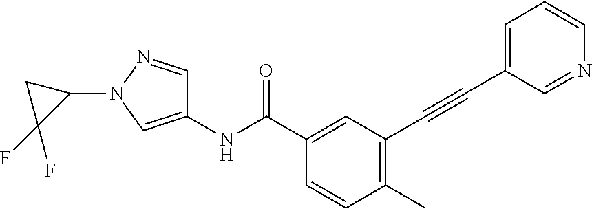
C1(C)=C(C#CC2=CC=CN=C2)C=C(C(NC2=CN(C3CC3(F)F)N=C2)=O)C=C1
